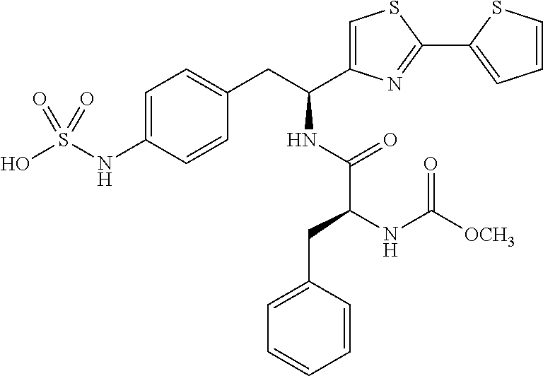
C1=C(NS(O)(=O)=O)C=CC(CC(C2=CSC(C3=CC=CS3)=N2)NC(C(CC2=CC=CC=C2)NC([OCH3])=O)=O)=C1
